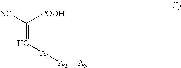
C([COOH])([NC])=C[A1][A2][A3]
